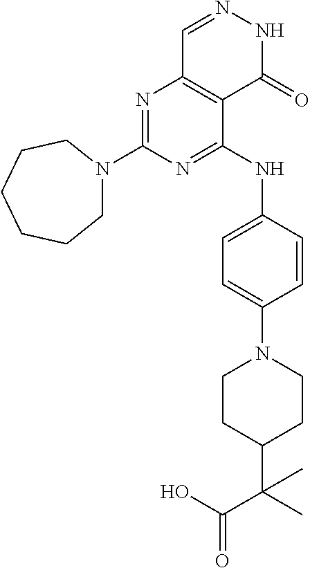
N1=C(N2CCCCCC2)N=C(NC2=CC=C(N3CCC(C(C(O)=O)(C)C)CC3)C=C2)C2=C1C=NNC2=O
